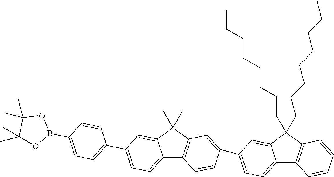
C1(B2OC(C)(C)C(C)(C)O2)=CC=C(C2=CC=C3C(=C2)C(C)(C)C2=C3C=CC(C3=CC=C4C(=C3)C(CCCCCCCC)(CCCCCCCC)C3=C4C=CC=C3)=C2)C=C1
